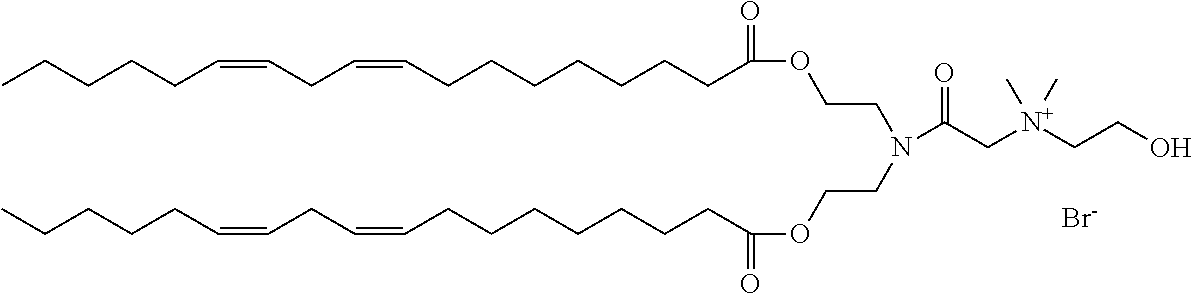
CCCCCC=CCC=CCCCCCCCC(OCCN(CCOC(CCCCCCCC=CCC=CCCCCC)=O)C(C[N+](CCO)(C)C)=O)=O.[Br-]
